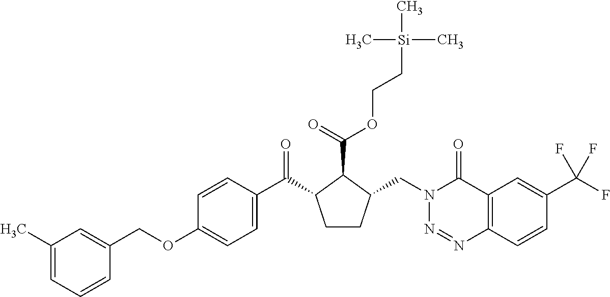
C1(OCC2=CC(C)=CC=C2)=CC=C(C(C2CCC(CN3N=NC4=C(C3=O)C=C(C(F)(F)F)C=C4)C2C(=O)OCC[Si](C)(C)C)=O)C=C1
